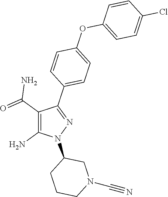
C1(C(=O)N)=C(N)N(C2CCCN(C#N)C2)N=C1C1=CC=C(OC2=CC=C(Cl)C=C2)C=C1
